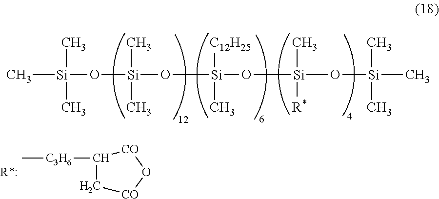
C[Si](O[Si](O[Si](O[Si](O[Si](C)(C)C)(C)[R*])([C12H25])C)(C)C)(C)C.C1([C3H6]C)C[CO]O[CO]1.[R*:]
